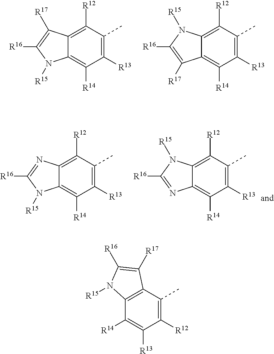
C1([R13])=C(C)C([R12])=C2C(=C1[R14])N([R15])C([R16])=C2[R17].C1([R13])=C(C)C([R12])=C2C(=C1[R14])C([R17])=C([R16])N2[R15].C1([R13])=C(C)C([R12])=C2C(=C1[R14])N([R15])C([R16])=N2.C1([R13])=C(C)C([R12])=C2C(=C1[R14])N=C([R16])N2[R15].C1([R12])=C(C)C2=C(C([R14])=C1[R13])N([R15])C([R16])=C2[R17]
